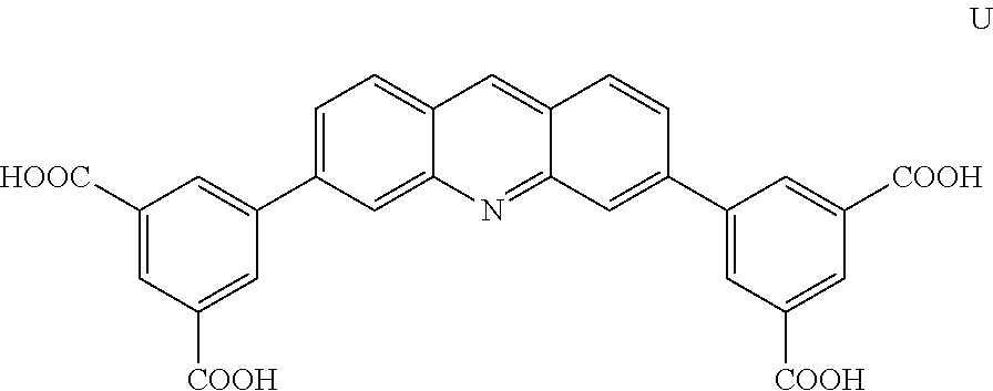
C1([HOOC])=CC([COOH])=CC(C2=CC=C3C(=C2)N=C2C(=C3)C=CC(C3=CC([COOH])=CC([COOH])=C3)=C2)=C1
